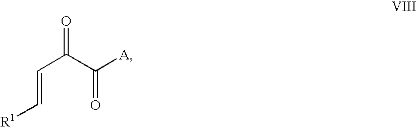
[R1]C=CC(C(=O)[A])=O
